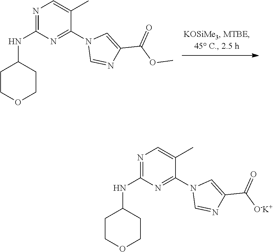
C1COCCC1NC1=NC=C(C)C(N2C=NC(C(OC)=O)=C2)=N1.C1COCCC1NC1=NC=C(C)C(N2C=NC(C([O-K+])=O)=C2)=N1
